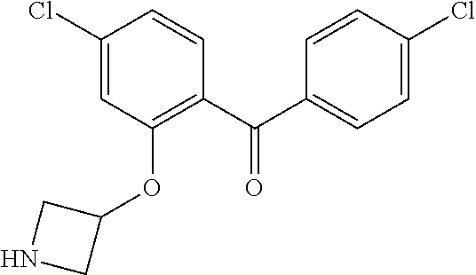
C1(Cl)=CC(OC2CNC2)=C(C(C2=CC=C(Cl)C=C2)=O)C=C1
